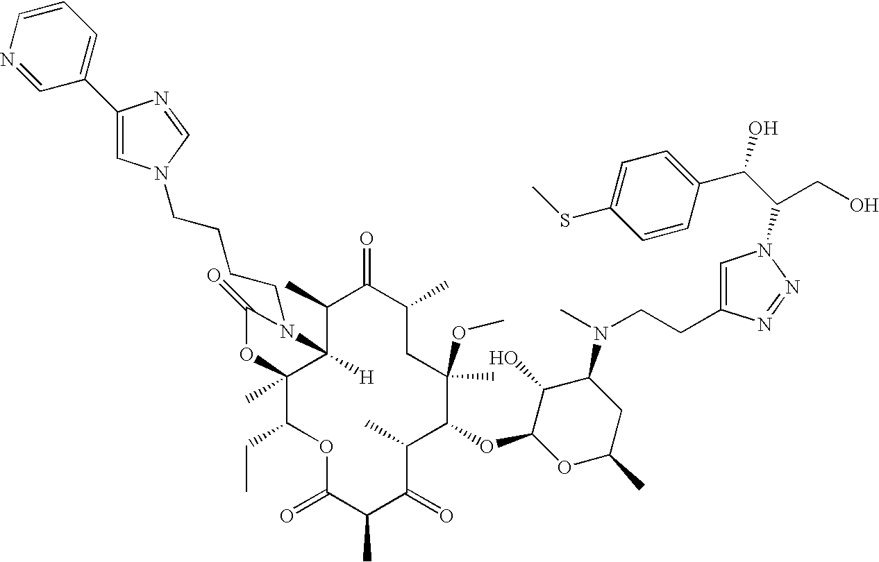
C1(C)C2([H])C(C)(C(CC)OC(=O)C(C)C(=O)C(C)C(OC3OC(C)CC(N(C)CCC4=CN(C(C(O)C5=CC=C(SC)C=C5)CO)N=N4)C3O)C(C)(OC)CC(C)C1=O)OC(=O)N2CCCCN1C=C(C2=CC=CN=C2)N=C1
